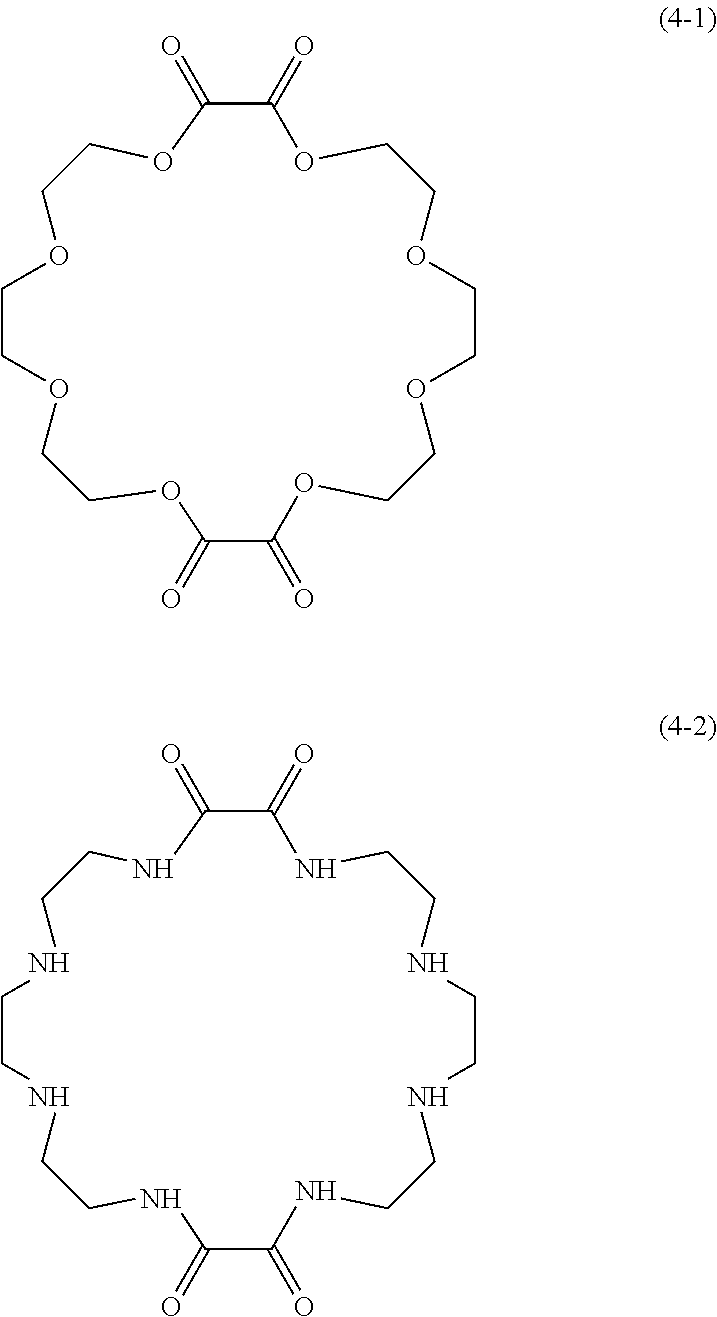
C1(=O)C(=O)OCCOCCOCCOC(=O)C(=O)OCCOCCOCCO1.C1(=O)C(=O)NCCNCCNCCNC(=O)C(=O)NCCNCCNCCN1
